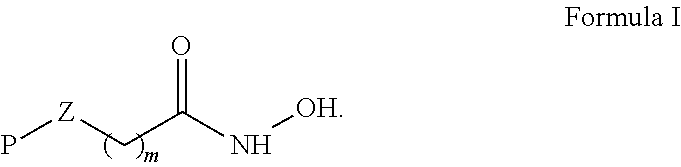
P[Z]CC(N[OH])=O
